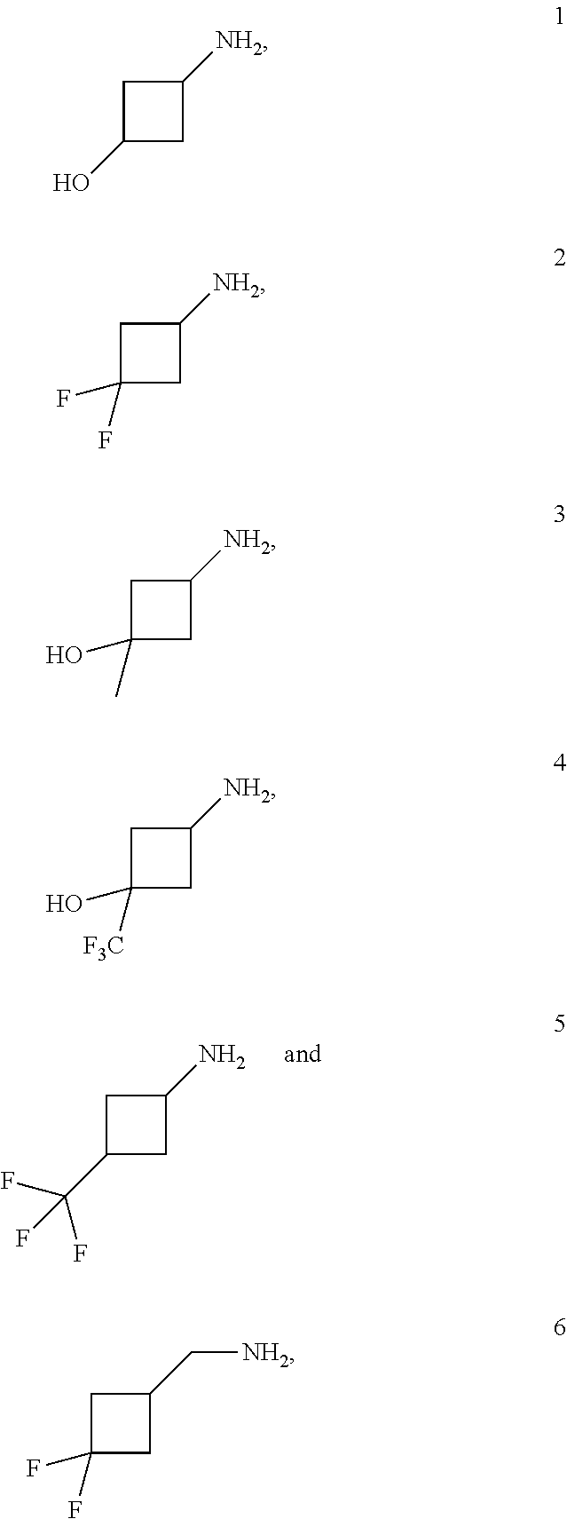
C1(C(F)(F)F)CC(N)C1.C1(O)CC([NH2])C1.C1C(F)(F)CC1[NH2].C1C(C)(O)CC1[NH2].C1C([F3C])(O)CC1[NH2].C1C(F)(F)CC1C[NH2]
